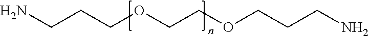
NCCCOCCOCCCN
